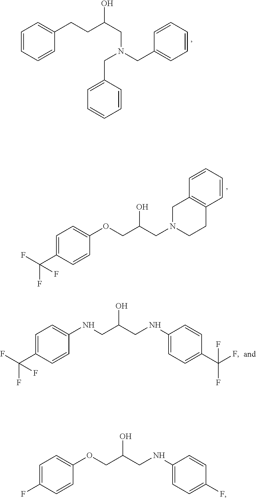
C1=CC=CC(CCC(O)CN(CC2=CC=CC=C2)CC2=CC=CC=C2)=C1.C1=C(C(F)(F)F)C=CC(OCC(O)CN2CCC3=C(C2)C=CC=C3)=C1.C1=C(C(F)(F)F)C=CC(NCC(CNC2=CC=C(C(F)(F)F)C=C2)O)=C1.C1=C(F)C=CC(OCC(CNC2=CC=C(F)C=C2)O)=C1
